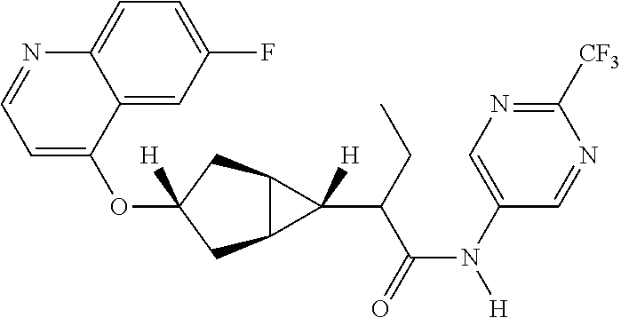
O(C1([H])CC2C(C1)C2(C(C(N([H])C1=CN=C([CF3])N=C1)=O)CC)[H])C1=CC=NC2=CC=C(F)C=C12
